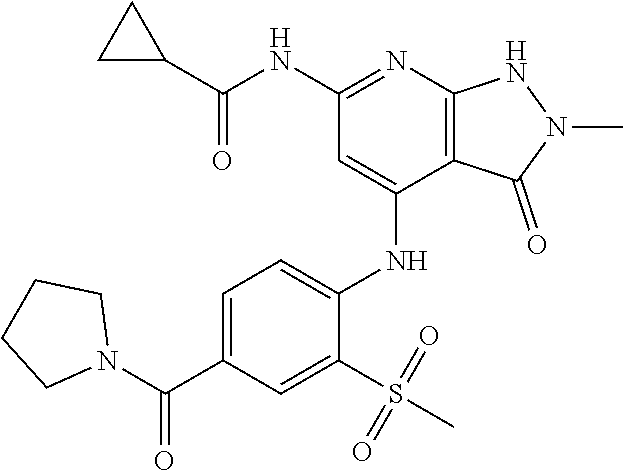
O=C(NC1=NC2=C(C(NC3=CC=C(C(N4CCCC4)=O)C=C3S(C)(=O)=O)=C1)C(=O)N(C)N2)C1CC1
